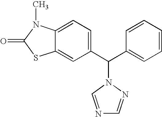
C12=CC(C(C3=CC=CC=C3)N3N=CN=C3)=CC=C1N(C)C(=O)S2
